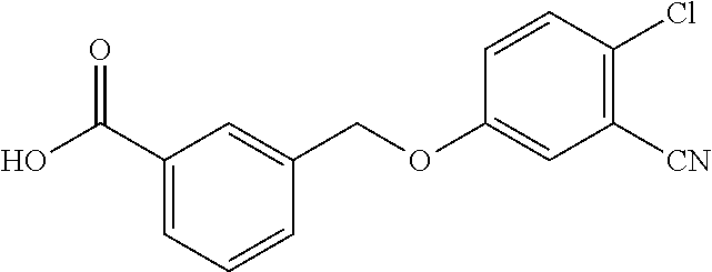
OC(C1=CC=CC(COC2=CC([CN])=C(Cl)C=C2)=C1)=O
